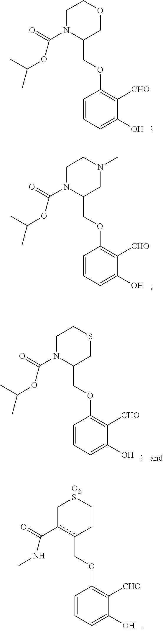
C(OC1=C([CHO])C(O)=CC=C1)C1COCCN1C(OC(C)C)=O.C(OC1=C([CHO])C(O)=CC=C1)C1CN(C)CCN1C(OC(C)C)=O.C(OC1=C([CHO])C(O)=CC=C1)C1CSCCN1C(OC(C)C)=O.C(OC1=C([CHO])C(O)=CC=C1)c1c(C(NC)=O)C[O2S]CC1
